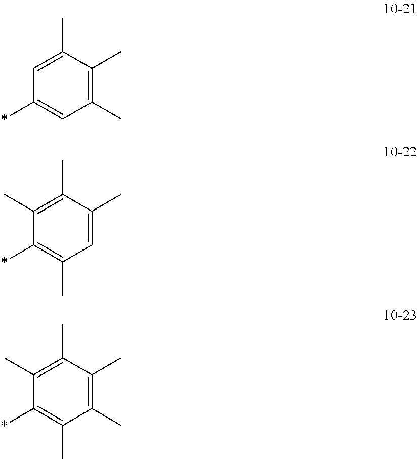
C1=C(C)C(C)=C(C)C=C1*.C1(C)=C(C)C(C)=CC(C)=C1*.C1(C)=C(C)C(C)=C(C)C(C)=C1*
